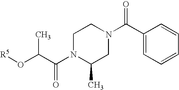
[R5]OC(C(N1C(C)CN(C(C2=CC=CC=C2)=O)CC1)=O)C
